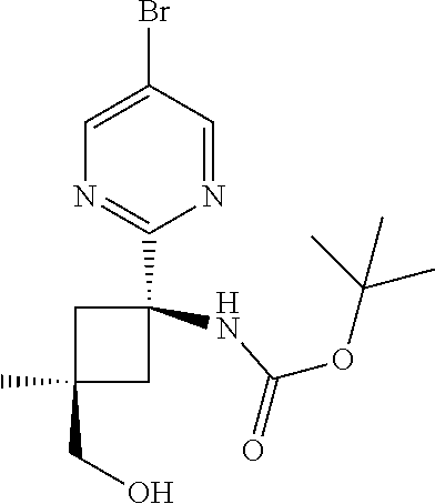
C1=C(Br)C=NC(C2(NC(OC(C)(C)C)=O)CC(C)(CO)C2)=N1
